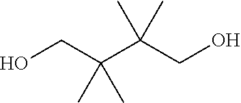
C(CO)(C)(C)C(C)(C)CO
